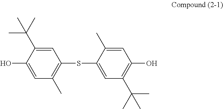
C1(O)=CC(C)=C(SC2=CC(C(C)(C)C)=C(O)C=C2C)C=C1C(C)(C)C
